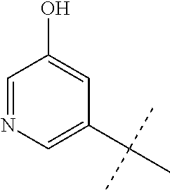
C1=NC=C(C(C)(C)C)C=C1O
